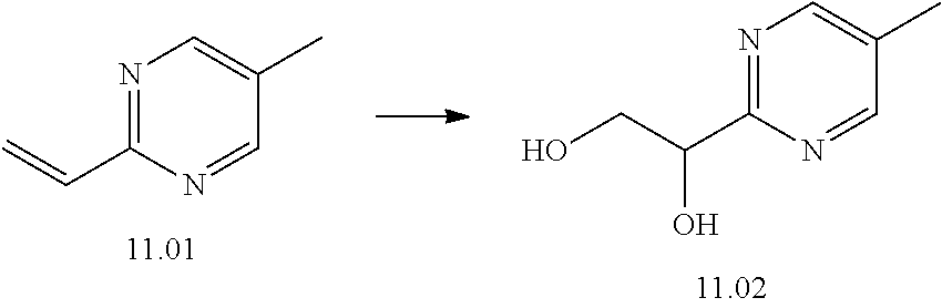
N1=C(C(CO)O)N=CC(C)=C1.N1=C(C=C)N=CC(C)=C1
